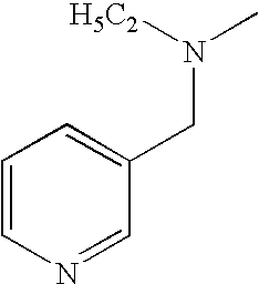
C1=CN=CC(CN(C)[H5C2])=C1
